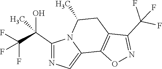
O1N=C(C(F)(F)F)C2=C1C1=CN=C(C(C(F)(F)F)(O)C)N1C(C)C2
